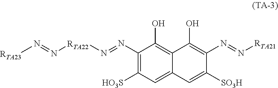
C1(N=N[RTA22]N=N[RTA23])=C([HO3S])C=C2C(=C1O)C(O)=C(N=N[RTA21])C([SO3H])=C2
